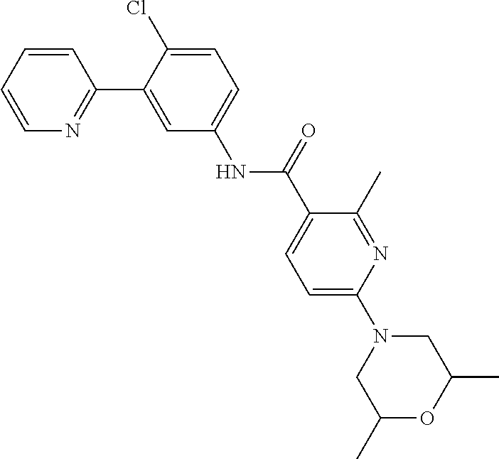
N1(C2=CC=C(C(NC3=CC=C(Cl)C(C4=NC=CC=C4)=C3)=O)C(C)=N2)CC(C)OC(C)C1
